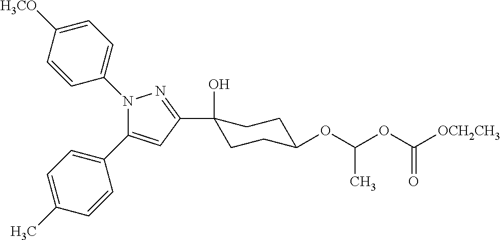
N1(C2=CC=C([H3CO])C=C2)C(C2=CC=C(C)C=C2)=CC(C2(O)CCC(OC(OC([OCH2CH3])=O)C)CC2)=N1
